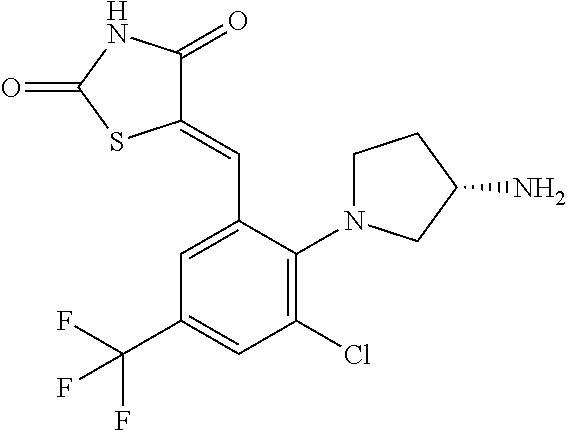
C1(=CC2=CC(C(F)(F)F)=CC(Cl)=C2N2CCC(N)C2)C(=O)NC(=O)S1
